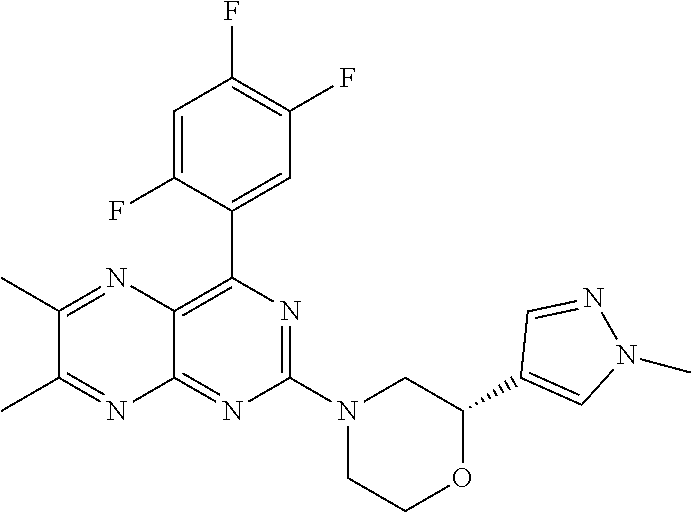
C1(C2=CN(C)N=C2)OCCN(C2=NC(C3=CC(F)=C(F)C=C3F)=C3C(=N2)N=C(C)C(C)=N3)C1
